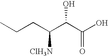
C(CC(C(C(O)=O)O)[ClH3N])C
